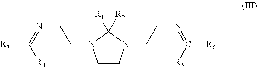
C1([R1])([R2])N(CCN=C([R3])[R4])CCN1CCN=C([R6])[R5]
